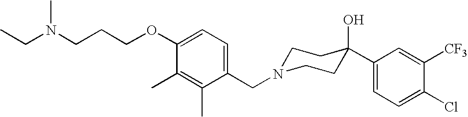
C1(CN2CCC(O)(C3=CC=C(Cl)C([CF3])=C3)CC2)=CC=C(OCCCN(CC)C)C(C)=C1C
